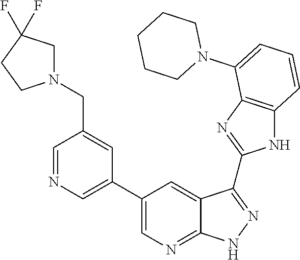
C1=NC=C(C2=CN=C3C(=C2)C(C2=NC4=C(N2)C=CC=C4N2CCCCC2)=NN3)C=C1CN1CC(F)(F)CC1
